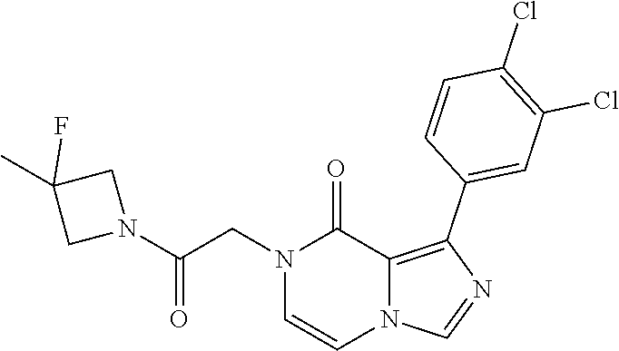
N1(CC(N2CC(C)(F)C2)=O)C=CN2C(=C(C3=CC(Cl)=C(Cl)C=C3)N=C2)C1=O
